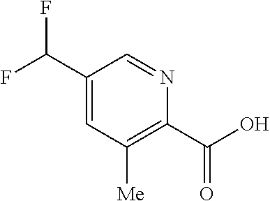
C1(C(F)F)=CC([Me])=C(C(O)=O)N=C1
